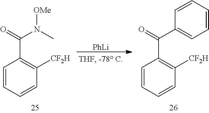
C1=CC=CC([CF2H])=C1C(=O)N(C)[OMe].[PhLi].C1=CC=CC([CF2H])=C1C(=O)C1=CC=CC=C1
